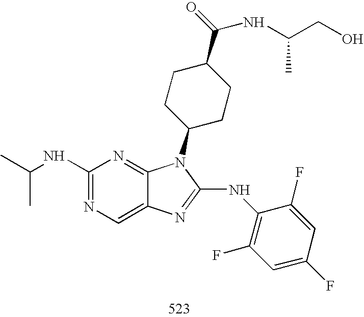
C1(NC(C)C)=NC=C2C(=N1)N(C1CCC(C(=O)NC(CO)C)CC1)C(NC1=C(F)C=C(F)C=C1F)=N2
